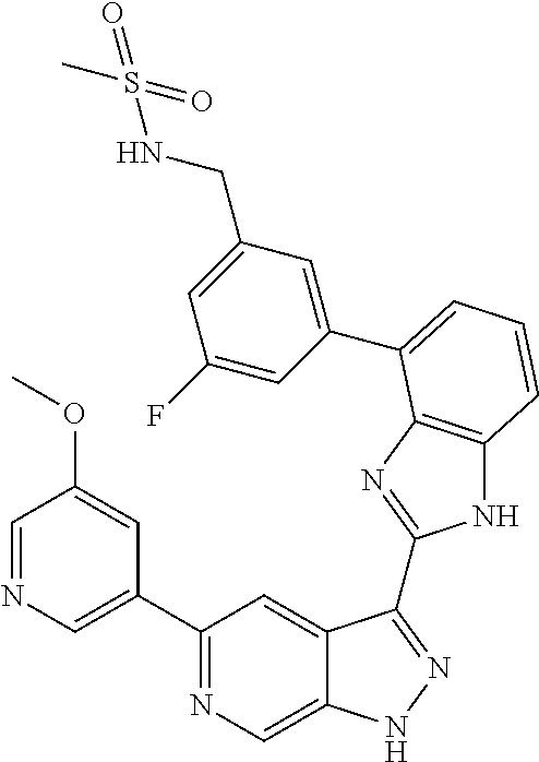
C1(C2=NC=C3C(=C2)C(C2=NC4=C(N2)C=CC=C4C2=CC(CNS(C)(=O)=O)=CC(F)=C2)=NN3)=CN=CC(OC)=C1
